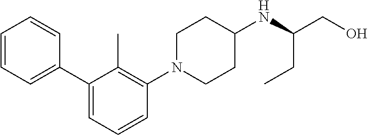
C1=CC=CC(C2=CC=CC(N3CCC(NC(CO)CC)CC3)=C2C)=C1
